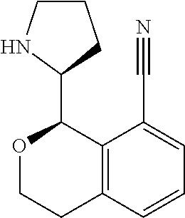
O1CCC2=C(C1C1CCCN1)C(C#N)=CC=C2
